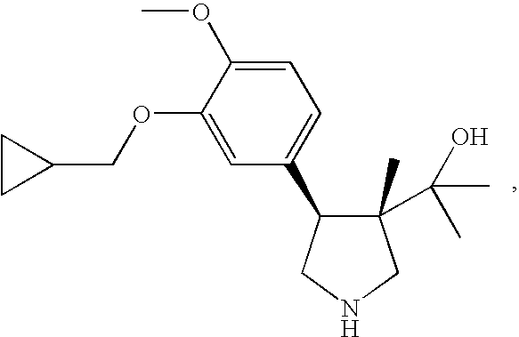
C1(C(C)(O)C)(C)C(C2=CC=C(OC)C(OCC3CC3)=C2)CNC1
